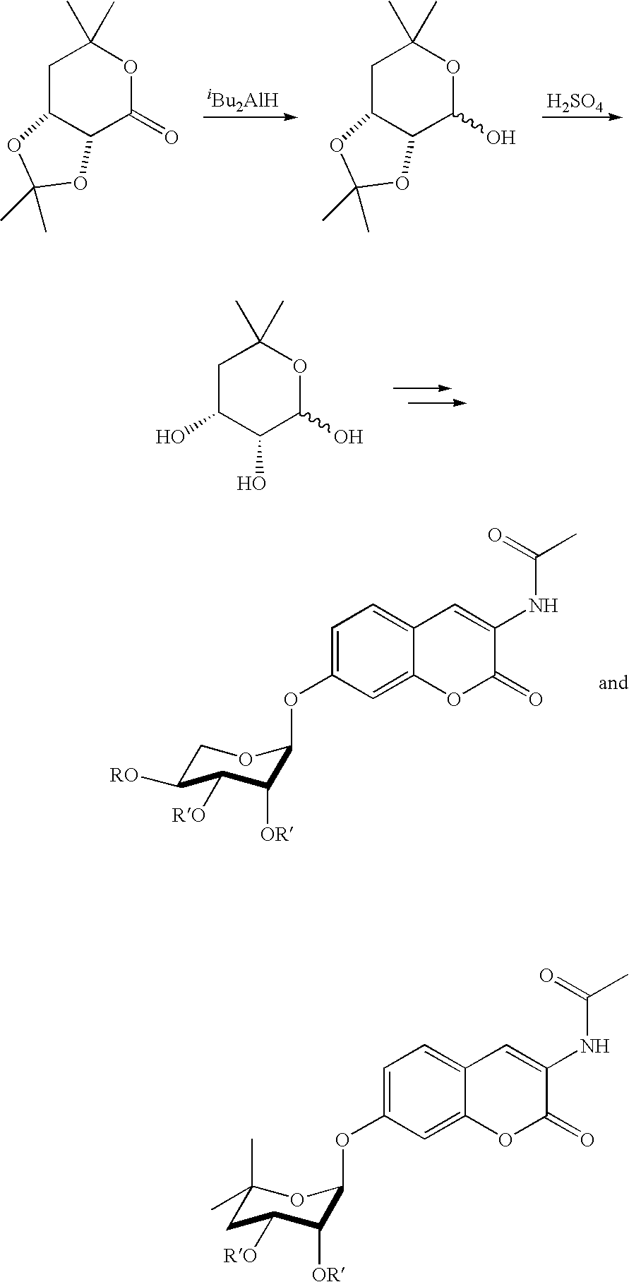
[iBu2AlH].[H2SO4].C1C2C(C(=O)OC1(C)C)OC(C)(C)O2.C1C2C(C(O)OC1(C)C)OC(C)(C)O2.C1C(O)C(O)C(O)OC1(C)C.C1=C(OC2C([OR])C([RO])C([RO])CO2)C=C2C(=C1)C=C(NC(C)=O)C(=O)O2.C1=C(OC2C([OR])C([RO])CC(C)(C)O2)C=C2C(=C1)C=C(NC(C)=O)C(=O)O2
